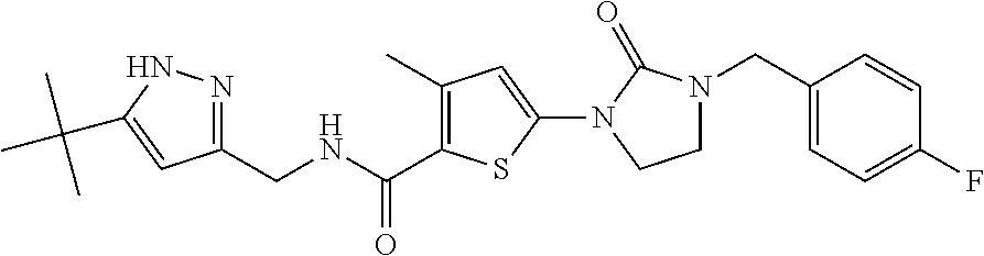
C(NCC1=NNC(C(C)(C)C)=C1)(=O)C1=C(C)C=C(N2C(=O)N(CC3=CC=C(F)C=C3)CC2)S1
